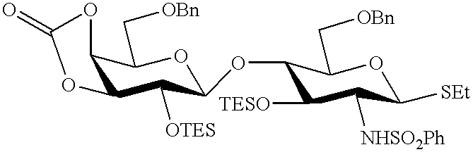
O=C1OC2C(C([OTES])C(OC3C([TESO])C([NHSO2Ph])C([SEt])OC3C[OBn])OC2C[OBn])O1
